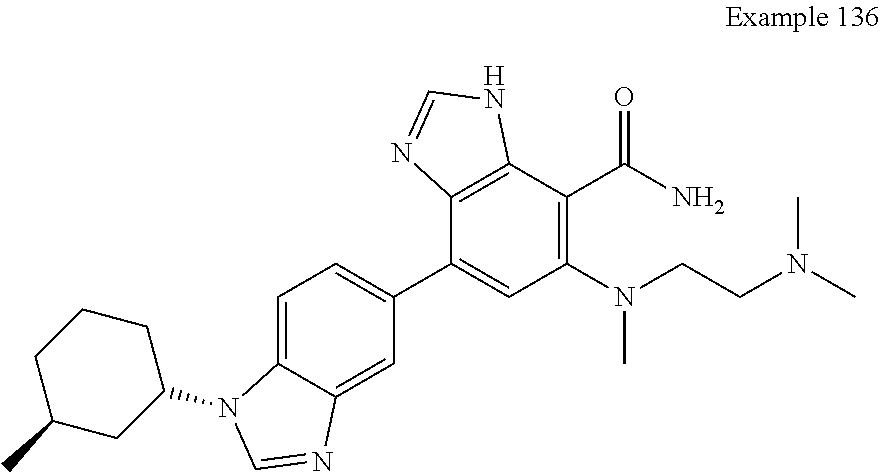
C1=C2C(=CC(C3=CC(N(CCN(C)C)C)=C(C(N)=O)C4=C3N=CN4)=C1)N=CN2C1CCCC(C)C1
